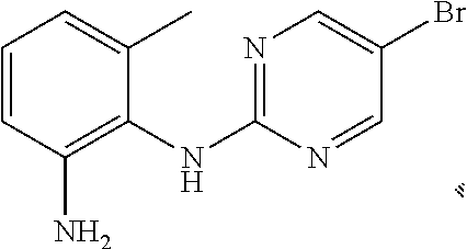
C1=CC(N)=C(NC2=NC=C(Br)C=N2)C(C)=C1
